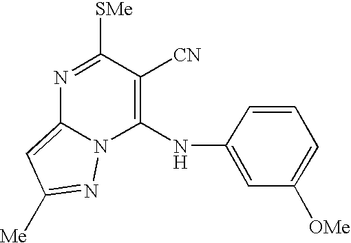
C1(NC2=CC([OMe])=CC=C2)=C([CN])C([SMe])=NC2=CC([Me])=NN12
